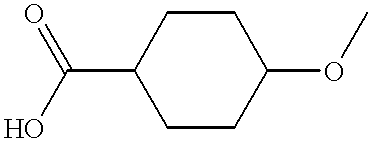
C1CC(OC)CCC1C(=O)O
